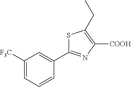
[COOH]C1=C(CC)SC(C2=CC([F3C])=CC=C2)=N1
